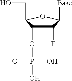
C1(F)C(OP(O)(O)=O)C(CO)OC1[Base]
